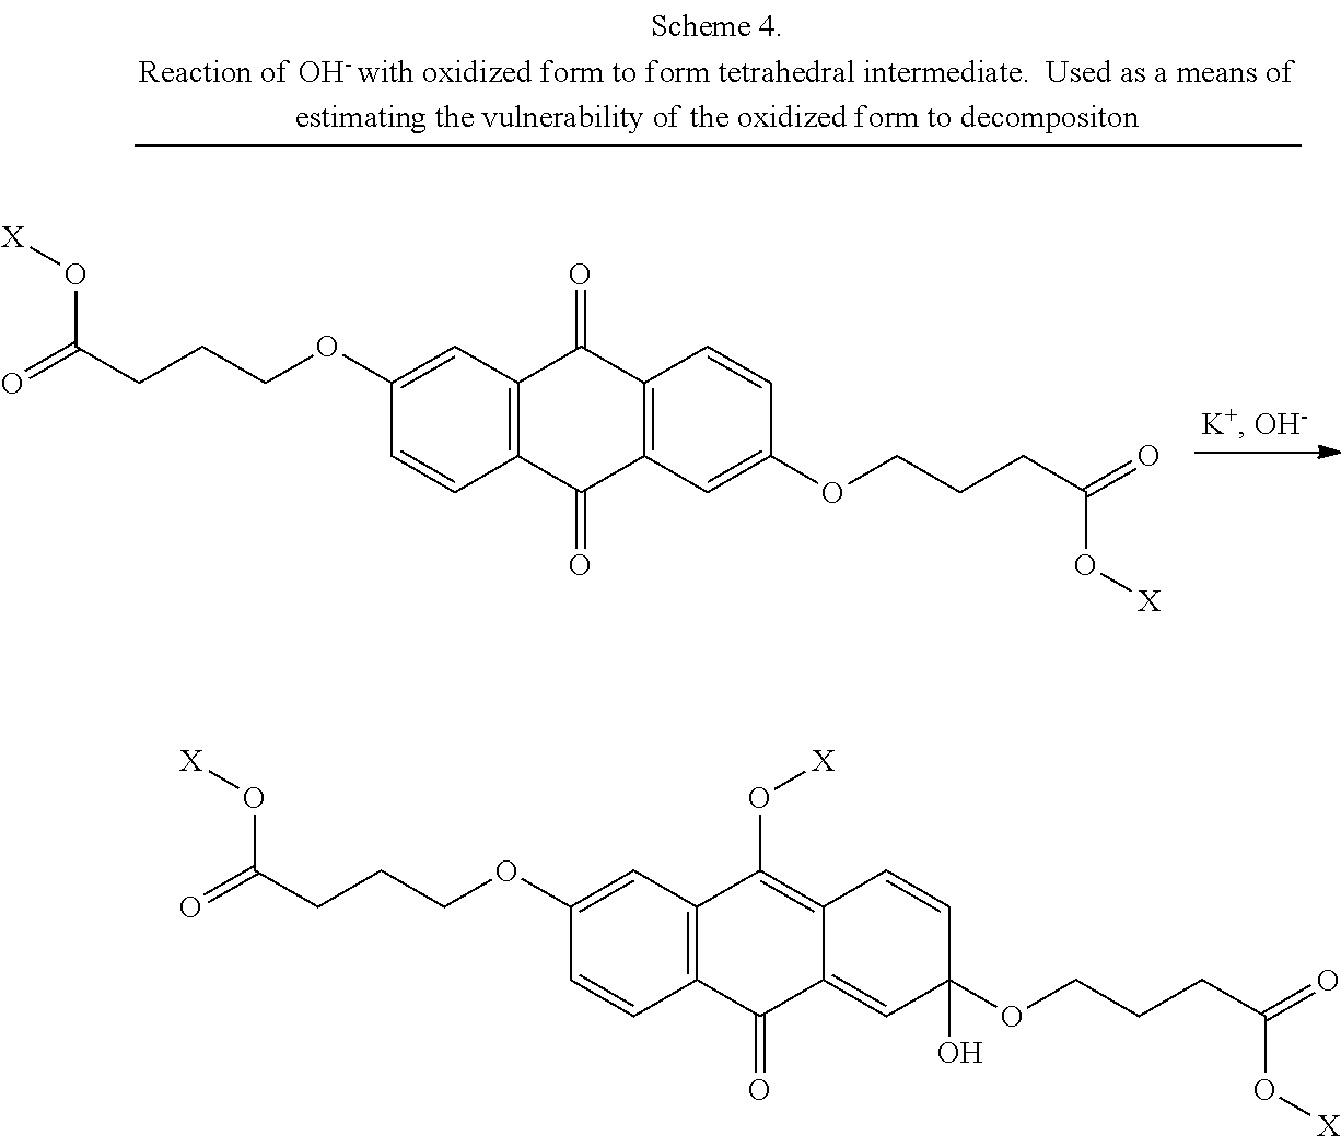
C1(OCCCC(=O)O[X])=CC2=C(C=C1)C(=O)C1=C(C2=O)C=CC(OCCCC(=O)O[X])=C1.C1(OCCCC(=O)O[X])=CC2=C(C=C1)C(=O)C1=CC(OCCCC(=O)O[X])(O)C=CC1=C2O[X]
